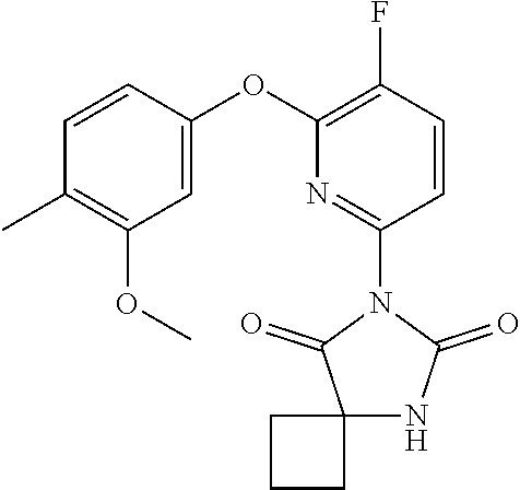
C1=CC(OC2=C(F)C=CC(N3C(=O)C4(NC3=O)CCC4)=N2)=CC(OC)=C1C
